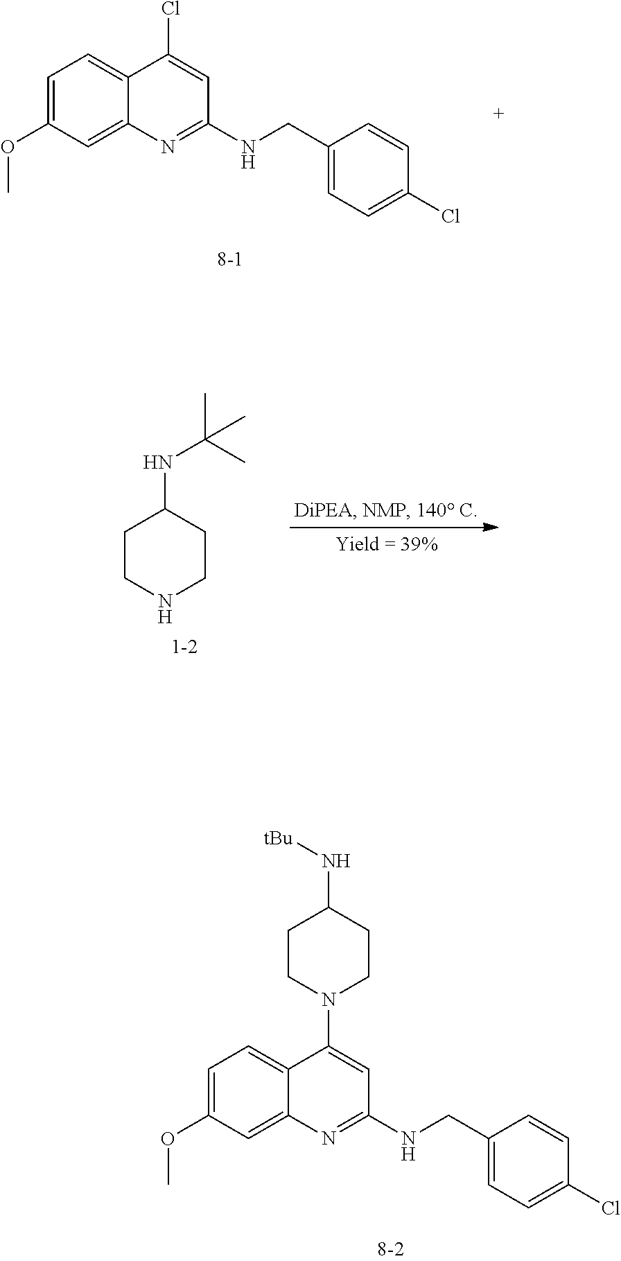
C1=C(OC)C=C2C(=C1)C(N1CCC(N[tBu])CC1)=CC(NCC1=CC=C(Cl)C=C1)=N2.C1=C(OC)C=C2C(=C1)C(Cl)=CC(NCC1=CC=C(Cl)C=C1)=N2.C1CNCCC1NC(C)(C)C
